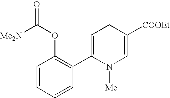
C1=C(C2=C(OC(=O)[Me2N])C=CC=C2)N([Me])C=C([COOEt])C1
